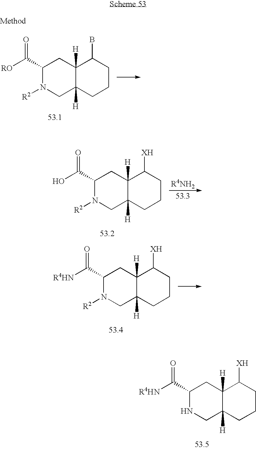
C1(C([RO])=O)N([R2])CC2([H])C([H])(C1)C(B)CCC2.C1(C(O)=O)N([R2])CC2([H])C([H])(C1)C([XH])CCC2.C1(C([R4HN])=O)N([R2])CC2([H])C([H])(C1)C([XH])CCC2.C1(C([R4HN])=O)NCC2([H])C([H])(C1)C([XH])CCC2
